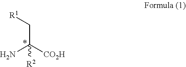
C(C([CO2H])(N)[R2])[R1]
